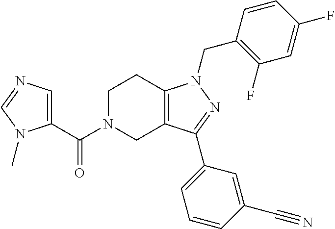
C1N(C(=O)C2=CN=CN2C)CC2=C(C1)N(CC1=C(F)C=C(F)C=C1)N=C2C1=CC=CC(C#N)=C1
